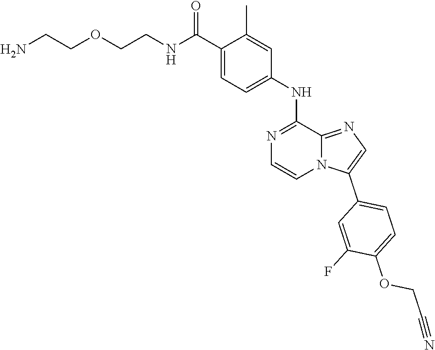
N(C(=O)C1=CC=C(NC2=NC=CN3C2=NC=C3C2=CC=C(OCC#N)C(F)=C2)C=C1C)CCOCCN
